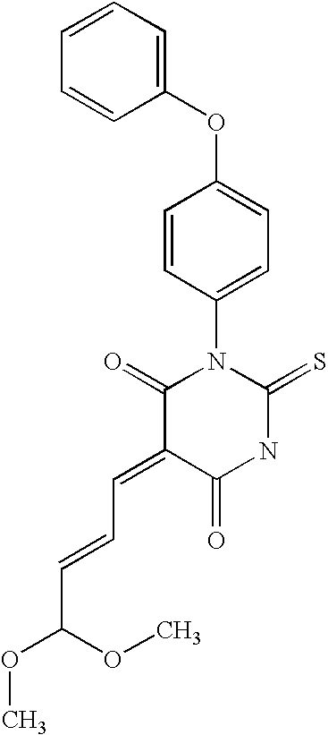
C1(OC2=CC=C(N3C(=O)C(=CC=CC(OC)OC)C(=O)NC3=S)C=C2)=CC=CC=C1
